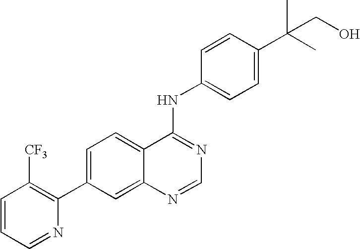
C1=CC=NC(C2=CC=C3C(=C2)N=CN=C3NC2=CC=C(C(C)(CO)C)C=C2)=C1[CF3]
